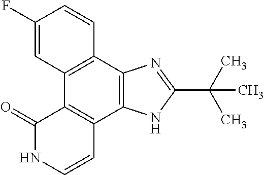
C12=C(C3=C(C4=C1C(=O)NC=C4)NC(C(C)(C)C)=N3)C=CC(F)=C2
